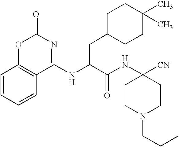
C1C(CC(C(=O)NC2([CN])CCN(CCC)CC2)NC2=NC(=O)OC3=C2C=CC=C3)CCC(C)(C)C1
